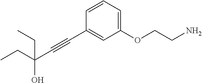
C1(OCCN)=CC=CC(C#CC(O)(CC)CC)=C1
